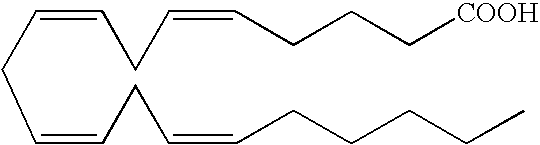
C(=CCC=CCCCCC)CC=CCC=CCCC[COOH]
